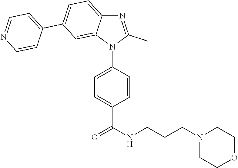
C1=C2C(=CC(C3=CC=NC=C3)=C1)N(C1=CC=C(C(NCCCN3CCOCC3)=O)C=C1)C(C)=N2
